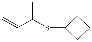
CC(C=C)SC1CCC1
